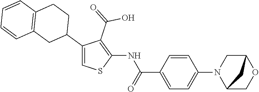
C1=CC(C(=O)NC2=C(C(=O)O)C(C3CCC4=C(C3)C=CC=C4)=CS2)=CC=C1N1C2COC(C1)C2
